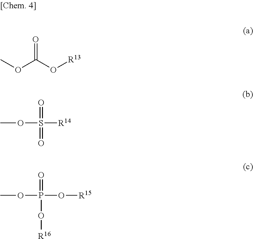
O(C(O[R13])=O)C.COS([R14])(=O)=O.COP(O[R15])(=O)O[R16]
